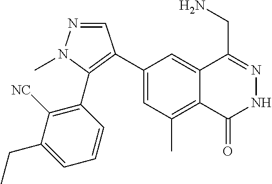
C1(C2=C(C3=C([NC])C(CC)=CC=C3)N(C)N=C2)=CC(C)=C2C(=C1)C(CN)=NNC2=O
